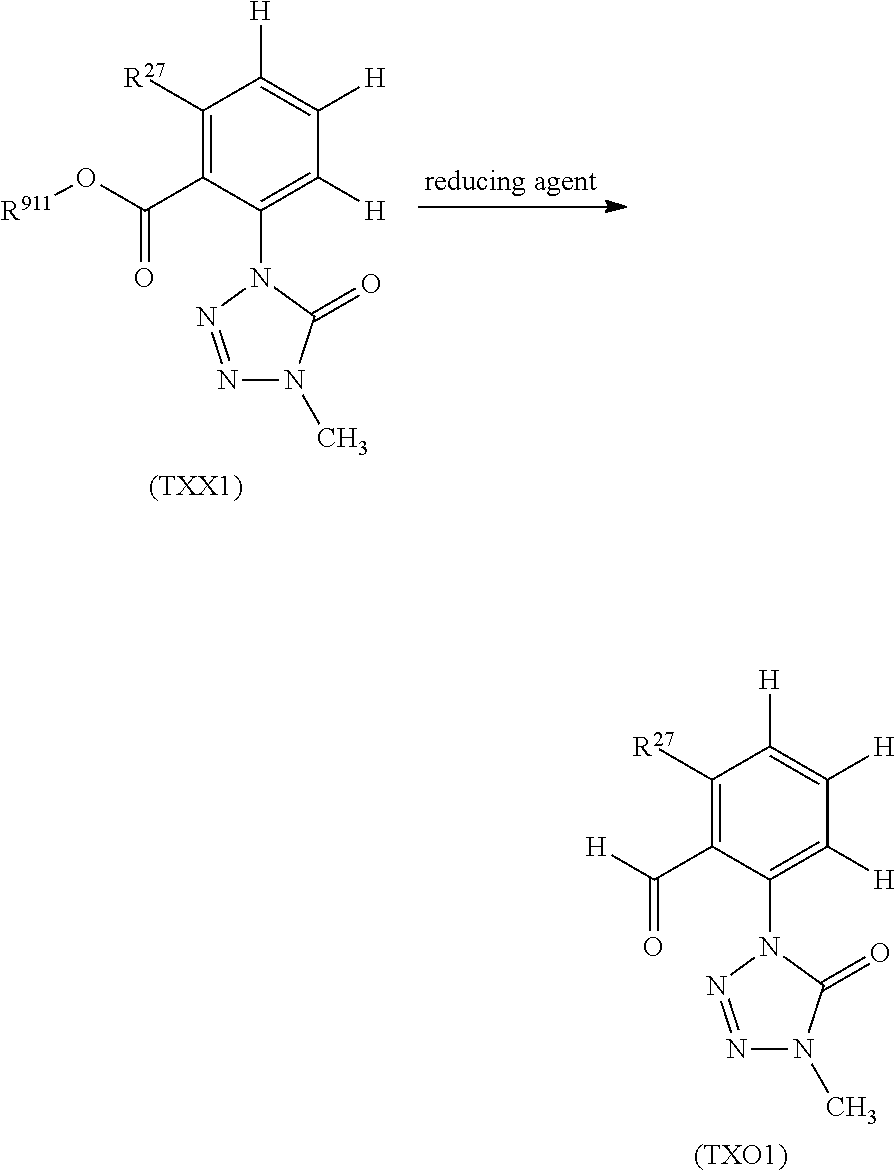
C1([R27])=C(C([H])=O)C(N2C(=O)N(C)N=N2)=C([H])C([H])=C1[H].[(TXO1)].C1([R27])=C(C(O[R911])=O)C(N2C(=O)N(C)N=N2)=C([H])C([H])=C1[H].[(TXX1)]
